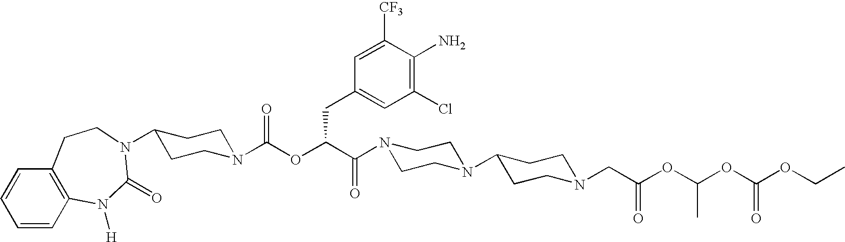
N1(C(C(OC(N2CCC(N3C(=O)N([H])C4=C(C=CC=C4)CC3)CC2)=O)CC2=CC(Cl)=C(N)C([CF3])=C2)=O)CCN(C2CCN(CC(OC(OC(OCC)=O)C)=O)CC2)CC1
